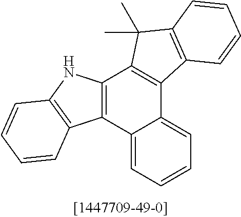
C12=CC=CC=C1C1=C(C3=C2C2=C(N3)C=CC=C2)C(C)(C)C2=C1C=CC=C2
